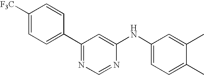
[F3C]C1=CC=C(C2=NC=NC(NC3=CC=C(C)C(C)=C3)=C2)C=C1
